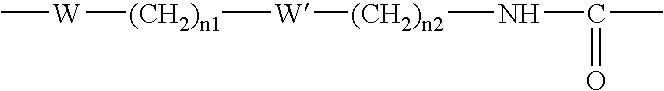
C[W][(CH2)n1][W][(CH2)n2]NC(C)=O
